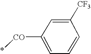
[CO](C1=CC=CC([CF3])=C1)*
